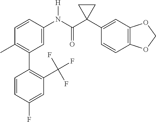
C1=C(N(C(C2(C3=CC4=C(C=C3)OCO4)CC2)=O)[H])C=CC(C)=C1C1=C(C(F)(F)F)C=C(F)C=C1
